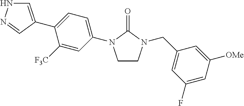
C1=C([F3C])C(C2=CNN=C2)=CC=C1N1CCN(CC2=CC(F)=CC([OMe])=C2)C1=O
